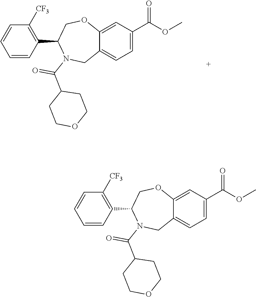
C12=CC(C(=O)OC)=CC=C1CN(C(C1CCOCC1)=O)C(C1=C([CF3])C=CC=C1)CO2.C12=CC(C(=O)OC)=CC=C1CN(C(C1CCOCC1)=O)C(C1=C([CF3])C=CC=C1)CO2
